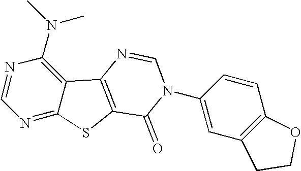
C1=NC(N(C)C)=C2C(=N1)SC1=C2N=CN(C2=CC3=C(C=C2)OCC3)C1=O
